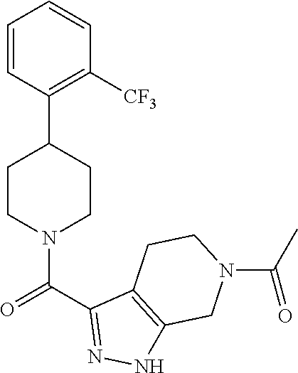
C1=CC(C2CCN(C(C3=NNC4=C3CCN(C(=O)C)C4)=O)CC2)=C([CF3])C=C1
